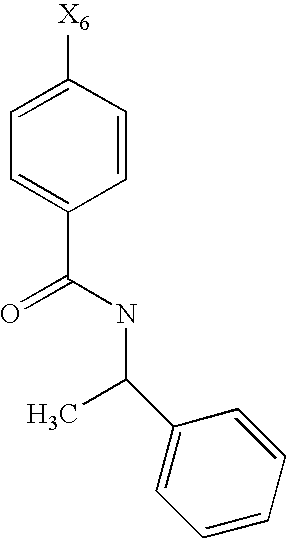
C1=CC([X6])=CC=C1C(NC(C)C1=CC=CC=C1)=O
